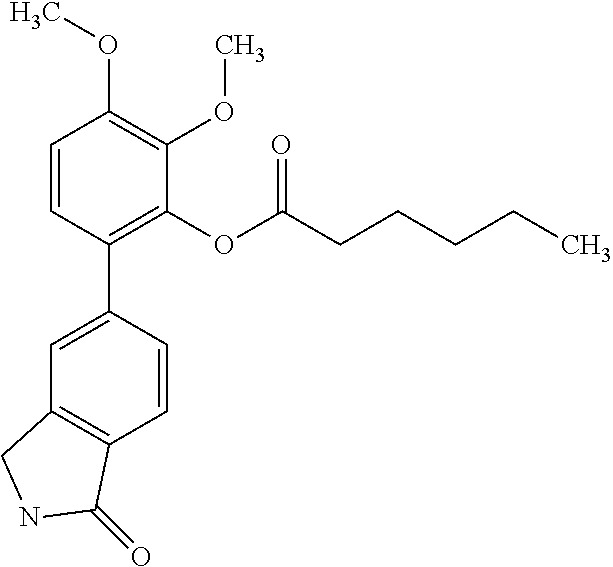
C1=CC(C2=CC3=C(C=C2)C(=O)NC3)=C(OC(CCCCC)=O)C(OC)=C1OC
